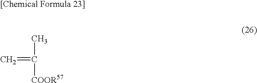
CC([COOR57])=C
